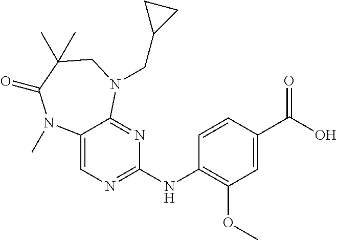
C1(NC2=NC=C3C(=N2)N(CC2CC2)CC(C)(C)C(=O)N3C)=C(OC)C=C(C(O)=O)C=C1
